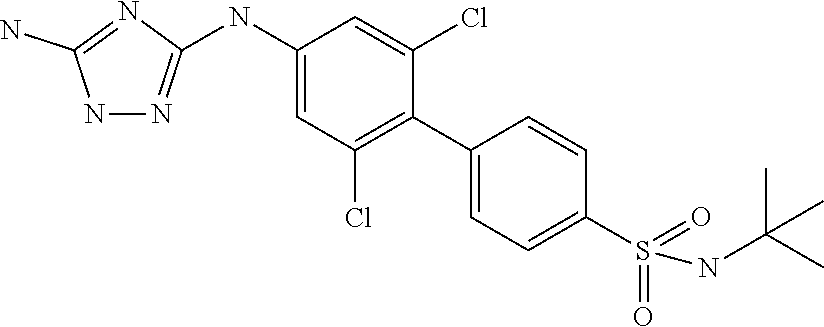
C1=C(C2=C(Cl)C=C(NC3=NNC(N)=N3)C=C2Cl)C=CC(S(NC(C)(C)C)(=O)=O)=C1
